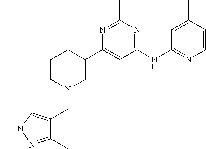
N1(CC2=CN(C)N=C2C)CC(C2=CC(NC3=NC=CC(C)=C3)=NC(C)=N2)CCC1
